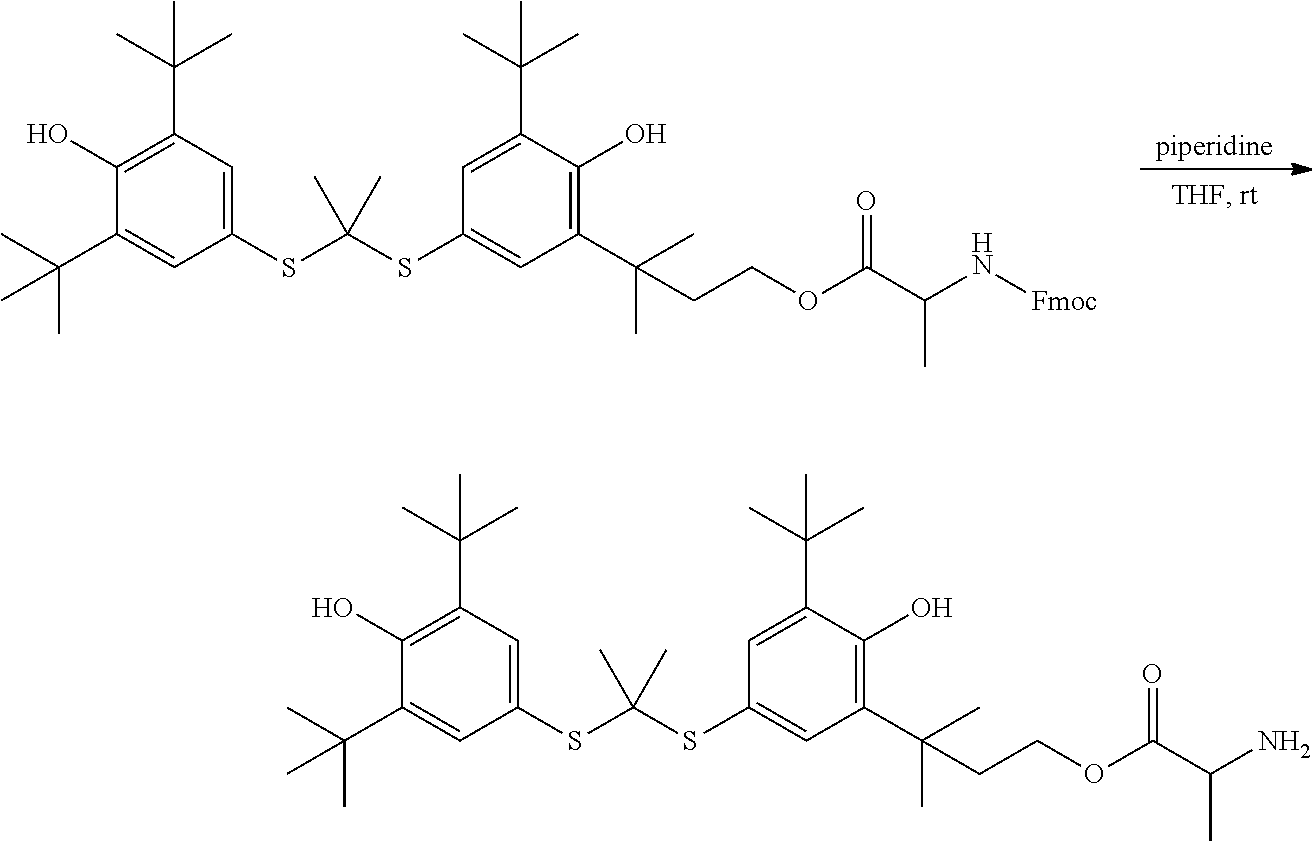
C1(C(C)(C)C)=CC(SC(SC2=CC(C(C)(C)CCOC(C(N[Fmoc])C)=O)=C(O)C(C(C)(C)C)=C2)(C)C)=CC(C(C)(C)C)=C1O.C1(C(C)(C)C)=CC(SC(SC2=CC(C(C)(C)CCOC(C(N)C)=O)=C(O)C(C(C)(C)C)=C2)(C)C)=CC(C(C)(C)C)=C1O
